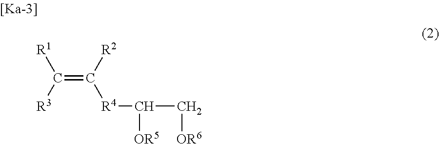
C(=C([R4]C([OR5])C[OR6])[R2])([R1])[R3]
